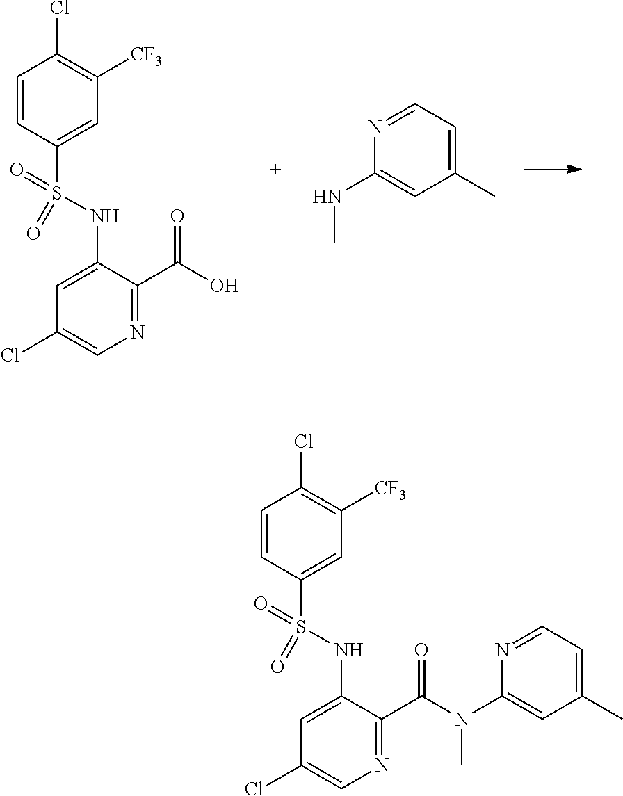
C1=CC(S(=O)(=O)NC2=CC(Cl)=CN=C2C(O)=O)=CC([CF3])=C1Cl.N1=CC=C(C)C=C1NC.C1=CC(S(=O)(=O)NC2=CC(Cl)=CN=C2C(N(C2=CC(C)=CC=N2)C)=O)=CC([CF3])=C1Cl
